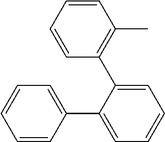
C1=CC(C2=CC=CC=C2C2=C(C)C=CC=C2)=CC=C1
